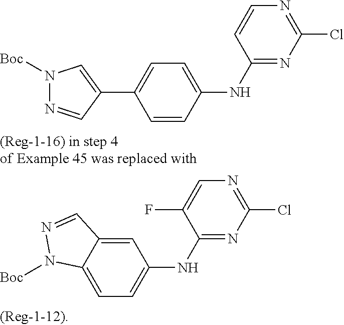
C1=CC(NC2=NC(Cl)=NC=C2)=CC=C1C1=CN([Boc])N=C1.C1=C2C(=CC(NC3=NC(Cl)=NC=C3F)=C1)C=NN2[Boc]
